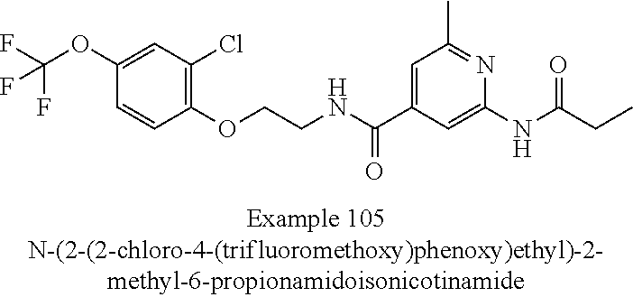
C1(OC(F)(F)F)=CC(Cl)=C(OCCNC(C2=CC(C)=NC(NC(=O)CC)=C2)=O)C=C1
